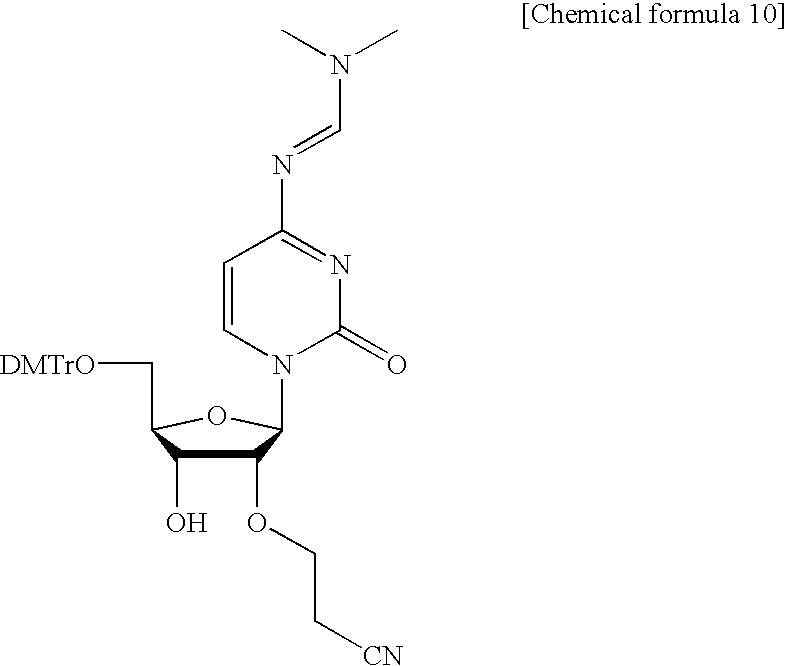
C1(OCC[CN])C(O)C(C[DMTrO])OC1N1C=CC(N=CN(C)C)=NC1=O
